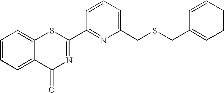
C1=CC=C(CSCC2=CC=CC=C2)N=C1C1=NC(=O)C2=CC=CC=C2S1
